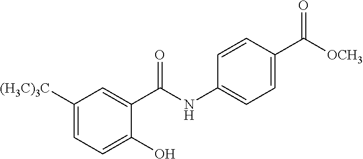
C1([(H3C)3C])=CC=C(O)C(C(NC2=CC=C(C([OCH3])=O)C=C2)=O)=C1
